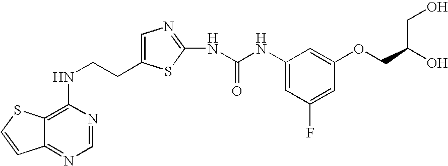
C1(NCCC2=CN=C(NC(NC3=CC(F)=CC(OCC(O)CO)=C3)=O)S2)=C2C(=NC=N1)C=CS2
